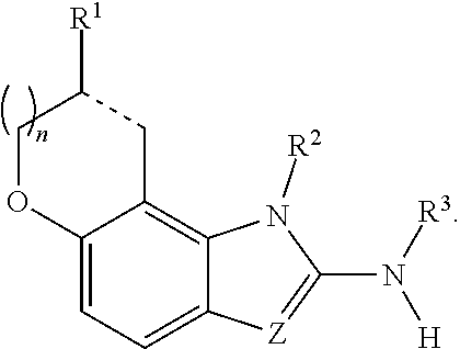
C1(N([R3])[H])=[Z]C2=CC=C3OCC([R1])CC3=C2N1[R2]
